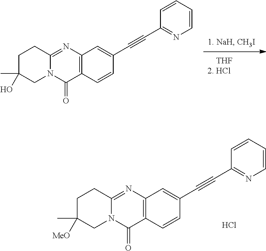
C12=C(N=C3N(C1=O)CC([MeO])(C)CC3)C=C(C#CC1=NC=CC=C1)C=C2.Cl.C12=C(N=C3N(C1=O)CC(O)(C)CC3)C=C(C#CC1=NC=CC=C1)C=C2
